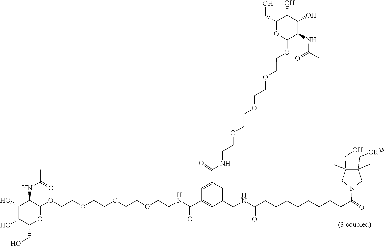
C1(CO)C(O)C(O)C(NC(C)=O)C(OCCOCCOCCOCCNC(C2=CC(CNC(=O)CCCCCCCCC(N3CC(C[OR3b])(C)C(C)(CO)C3)=O)=CC(C(NCCOCCOCCOCCOC3C(NC(C)=O)C(O)C(O)C(CO)O3)=O)=C2)=O)O1
